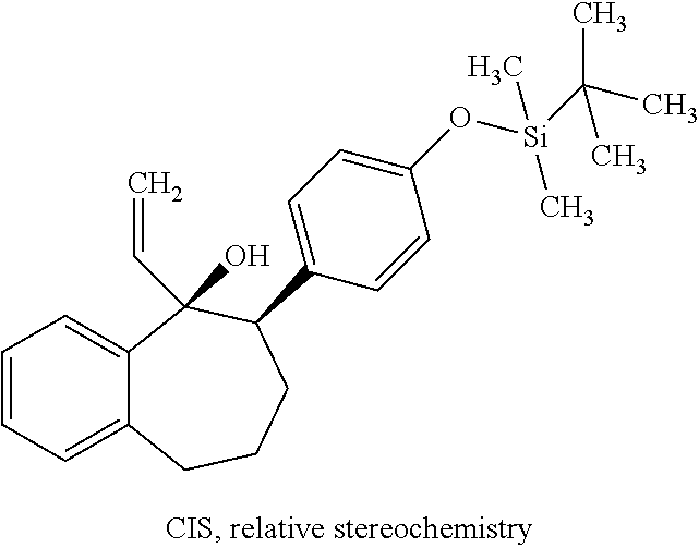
C1=CC=C2C(=C1)C(C=C)(O)C(C1=CC=C(O[Si](C(C)(C)C)(C)C)C=C1)CCC2
